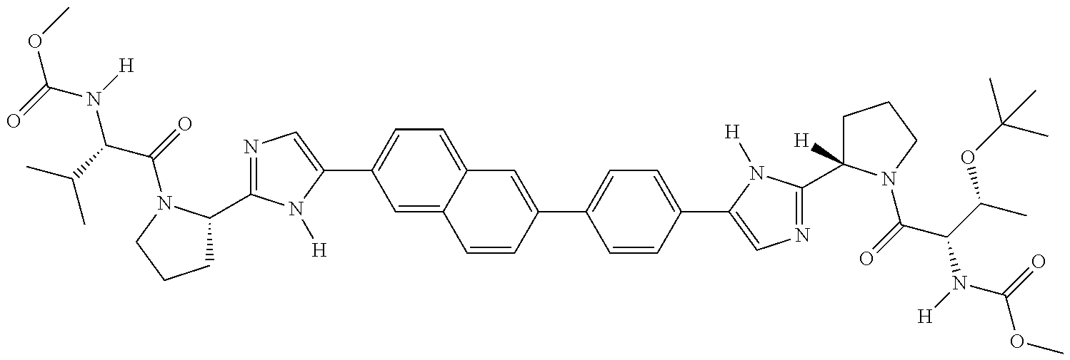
C1C(C2=NC=C(C3=CC=C4C(=C3)C=CC(C3=CC=C(C5=CN=C(C6([H])CCCN6C(=O)C(C(C)OC(C)(C)C)N([H])C(=O)OC)N5[H])C=C3)=C4)N2[H])N(C(=O)C(C(C)C)N([H])C(=O)OC)CC1
